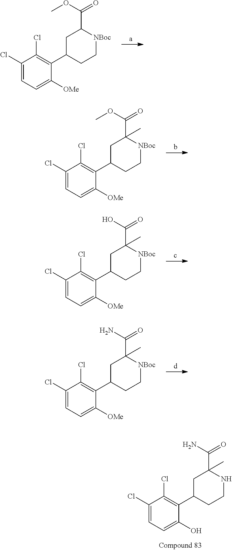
C1(Cl)=CC=C([OMe])C(C2CC[NBoc]C(C(OC)=O)C2)=C1Cl.C1(Cl)=CC=C([OMe])C(C2CC[NBoc]C(C(OC)=O)(C)C2)=C1Cl.C1(Cl)=CC=C([OMe])C(C2CC[NBoc]C(C(O)=O)(C)C2)=C1Cl.C1(Cl)=CC=C([OMe])C(C2CC[NBoc]C(C(N)=O)(C)C2)=C1Cl.C1(Cl)=CC=C(O)C(C2CCNC(C(N)=O)(C)C2)=C1Cl
